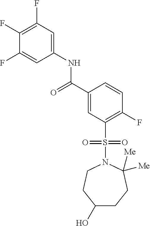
C1(F)=C(F)C=C(NC(C2=CC(S(=O)(=O)N3CCC(O)CCC3([Me])[Me])=C(F)C=C2)=O)C=C1F
